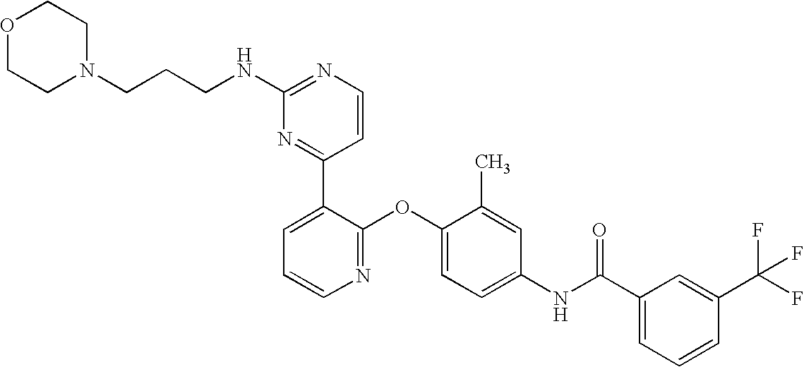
C1(NCCCN2CCOCC2)=NC=CC(C2=CC=CN=C2OC2=CC=C(NC(C3=CC=CC(C(F)(F)F)=C3)=O)C=C2C)=N1
